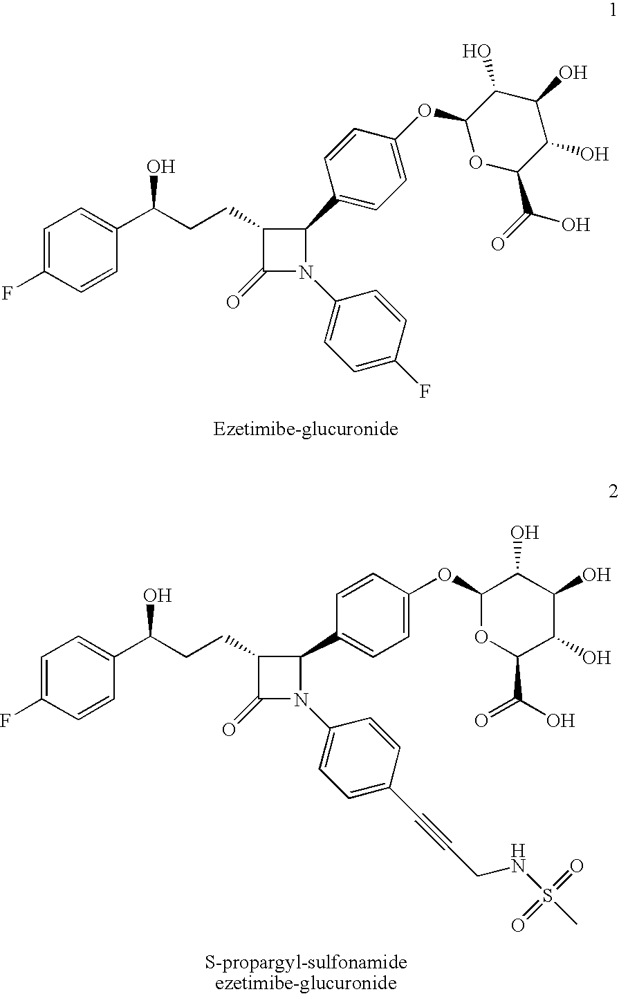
C1=C(F)C=CC(C(CCC2C(=O)N(C3=CC=C(F)C=C3)C2C2=CC=C(OC3OC(C(=O)O)C(O)C(O)C3O)C=C2)O)=C1.C1=C(F)C=CC(C(CCC2C(=O)N(C3=CC=C(C#CCNS(C)(=O)=O)C=C3)C2C2=CC=C(OC3OC(C(O)=O)C(O)C(O)C3O)C=C2)O)=C1
